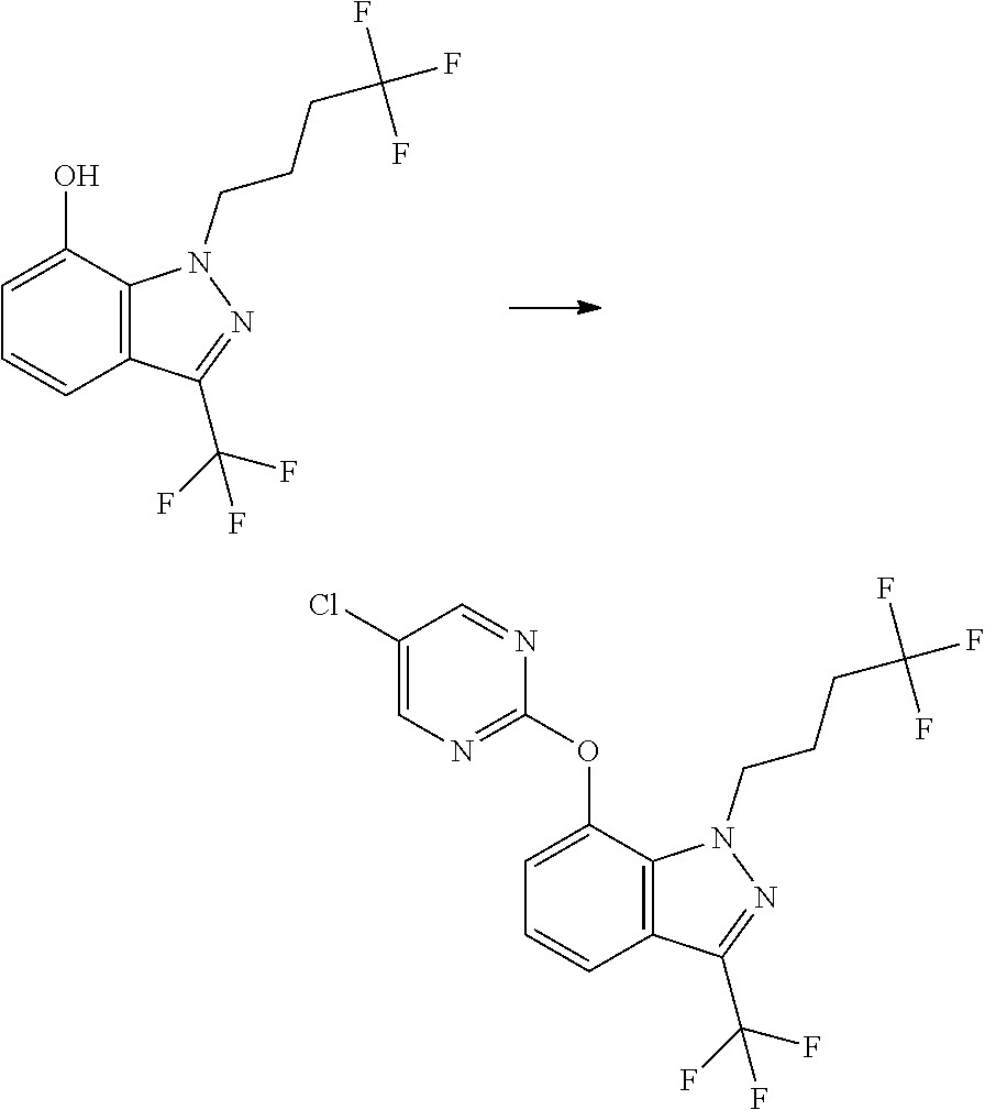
C(C1=NN(CCCC(F)(F)F)C2=C1C=CC=C2O)(F)(F)F.C(C1=NN(CCCC(F)(F)F)C2=C1C=CC=C2OC1=NC=C(Cl)C=N1)(F)(F)F
